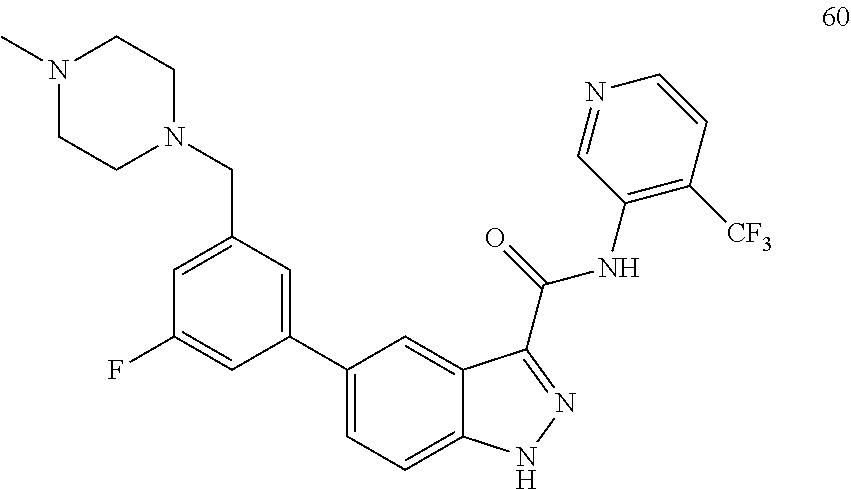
C1(C2=CC(CN3CCN(C)CC3)=CC(F)=C2)=CC=C2C(=C1)C(C(NC1=C([CF3])C=CN=C1)=O)=NN2
